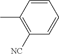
C1=CC(C)=C([NC])C=C1
